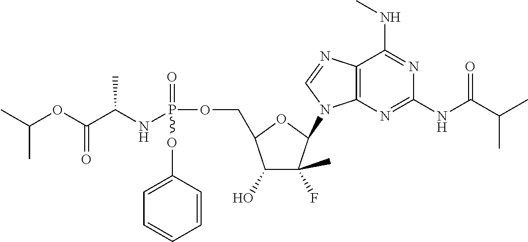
CC(OC(C(NP(OCC1C(O)C(F)(C)C(N2C3=C(C(NC)=NC(NC(C(C)C)=O)=N3)N=C2)O1)(OC1=CC=CC=C1)=O)C)=O)C
